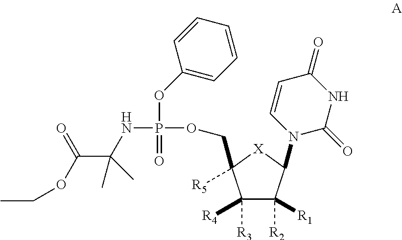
C1([R3])([R4])C([R2])([R1])C(N2C(=O)NC(=O)C=C2)[X]C1([R5])COP(NC(C(OCC)=O)(C)C)(OC1=CC=CC=C1)=O
